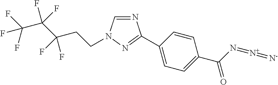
N1=CN(CCC(C(C(F)(F)F)(F)F)(F)F)N=C1C1=CC=C(C(N=[N+]=[N-])=O)C=C1
